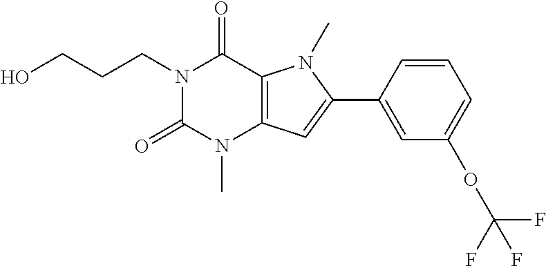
C12=C(C=C(C3=CC(OC(F)(F)F)=CC=C3)N1C)N(C)C(=O)N(CCCO)C2=O
